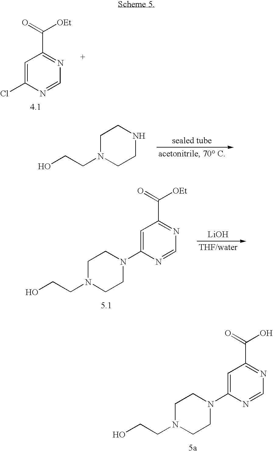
C1=C(Cl)N=CN=C1C(=O)[OEt].C1N(CCO)CCN(C2=CC(C(O)=O)=NC=N2)C1.C1N(CCO)CCNC1.[LiOH].C1N(CCO)CCN(C2=CC(C([OEt])=O)=NC=N2)C1
